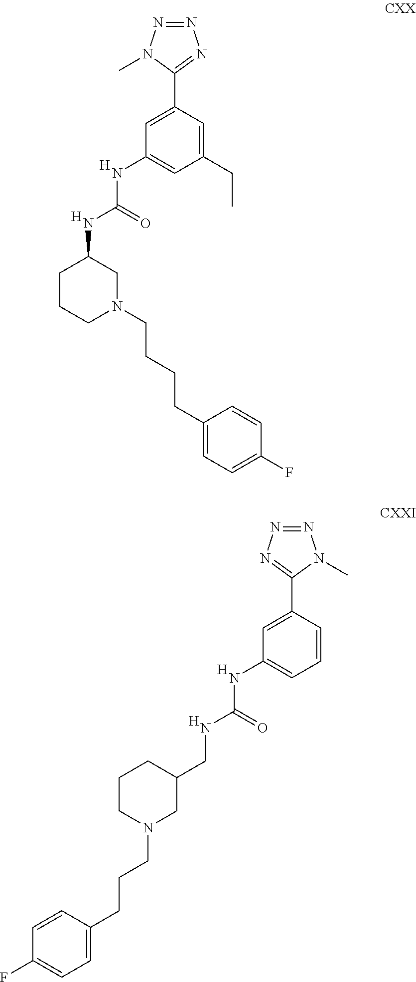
[H].[H].C1(NC(=O)NC2=CC(CC)=CC(C3=NN=NN3C)=C2)CCCN(CCCCC2=CC=C(F)C=C2)C1.[H].[H].C(CCN1CC(CNC(=O)NC2=CC=CC(C3=NN=NN3C)=C2)CCC1)C1=CC=C(F)C=C1
